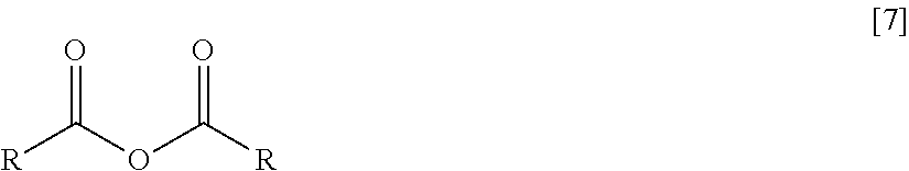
O=C(OC([R])=O)[R]
